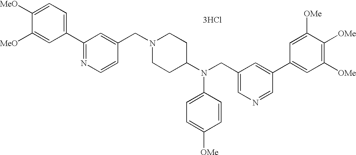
[3HCl].C1=C(N(C2CCN(CC3=CC(C4=CC=C([MeO])C([MeO])=C4)=NC=C3)CC2)CC2=CN=CC(C3=CC([OMe])=C([OMe])C([OMe])=C3)=C2)C=CC([OMe])=C1
